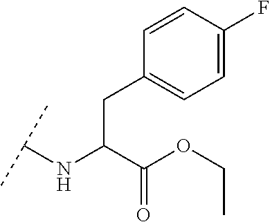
C(C(C(OCC)=O)NC(C)C)C1=CC=C(F)C=C1
